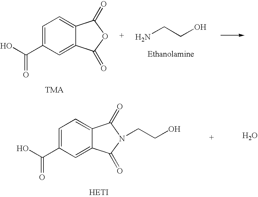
OC(C1=CC=C2C(=C1)C(=O)OC2=O)=O.NCCO.OC(C1=CC=C2C(=C1)C(=O)N(CCO)C2=O)=O.O
